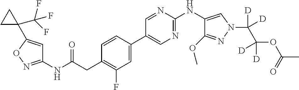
C1(NC(=O)CC2=C(F)C=C(C3=CN=C(NC4=CN(C(C(OC(C)=O)([D])[D])([D])[D])N=C4OC)N=C3)C=C2)=NOC(C2(C(F)(F)F)CC2)=C1
